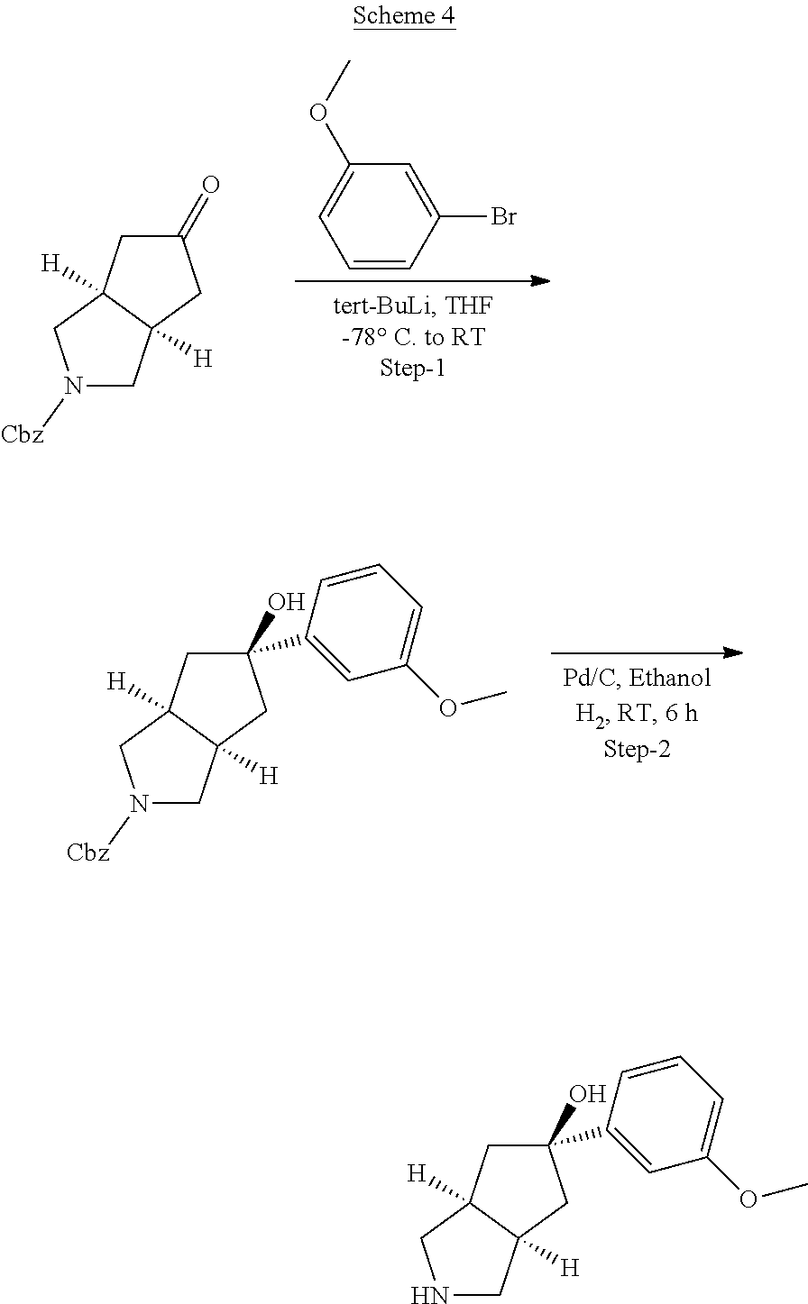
N1([Cbz])CC2([H])C([H])(C1)CC(=O)C2.C1=CC(Br)=CC(OC)=C1.N1([Cbz])CC2([H])C([H])(C1)CC(O)(C1=CC(OC)=CC=C1)C2.N1CC2([H])C([H])(C1)CC(O)(C1=CC(OC)=CC=C1)C2
